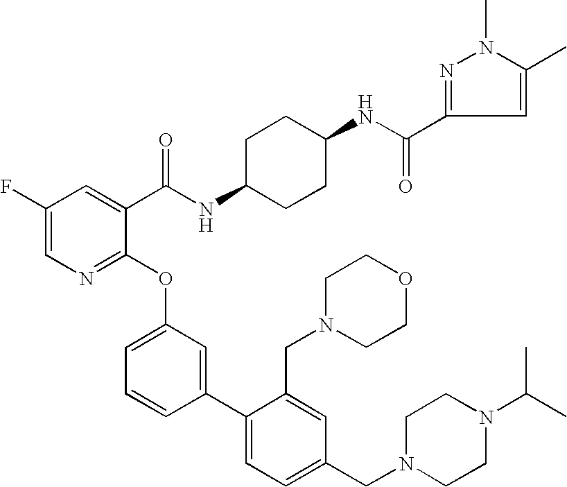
C1(C(NC2CCC(NC(C3=CC(F)=CN=C3OC3=CC=CC(C4=CC=C(CN5CCN(C(C)C)CC5)C=C4CN4CCOCC4)=C3)=O)CC2)=O)=NN(C)C(C)=C1
